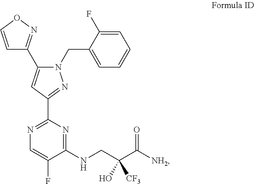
C1=CON=C1C1=CC(C2=NC=C(F)C(NCC(C([NH2])=O)(O)[CF3])=N2)=NN1CC1=CC=CC=C1F
